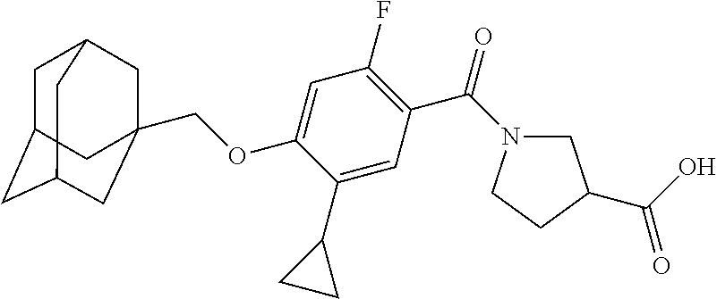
C1C2CC3CC(COC4=CC(F)=C(C(=O)N5CC(C(O)=O)CC5)C=C4C4CC4)(CC1C3)C2
